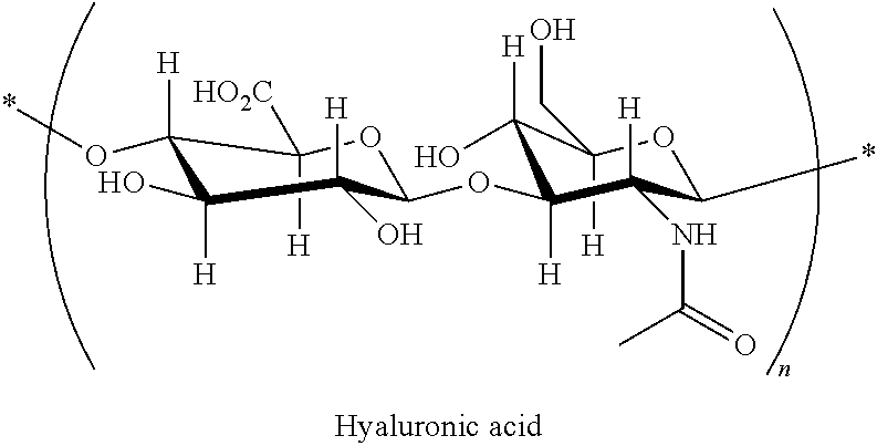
C1([H])(CO)C(O)([H])C(OC2C(O)([H])C(O)([H])C(O*)([H])C([H])([HO2C])O2)([H])C(NC(=O)C)([H])C(*)O1
